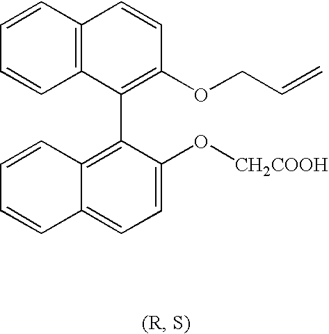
C1=CC2=C(C=C1)C(C1=C3C(=CC=C1O[CH2COOH])C=CC=C3)=C(OCC=C)C=C2
